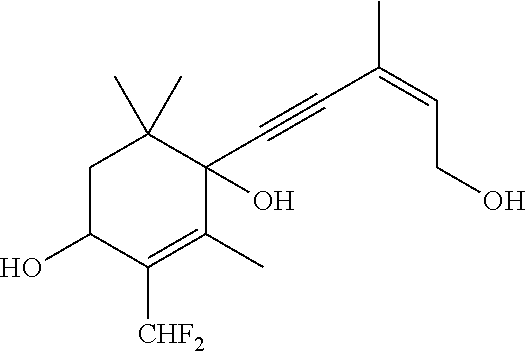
C1C(O)C([CHF2])=C(C)C(O)(C#CC(=CCO)C)C1(C)C
